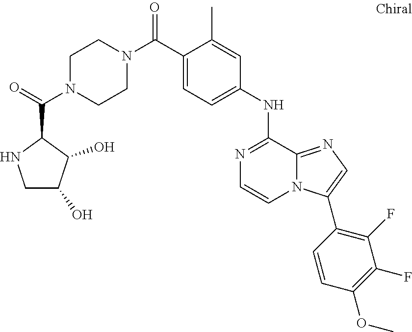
C1N(C(=O)C2NCC(O)C2O)CCN(C(C2=CC=C(NC3=NC=CN4C3=NC=C4C3=C(F)C(F)=C(OC)C=C3)C=C2C)=O)C1
